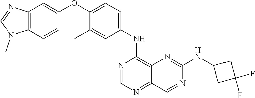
C12=C(C=CC(OC3=CC=C(NC4=C5C(=NC=N4)C=NC(NC4CC(F)(F)C4)=N5)C=C3C)=C1)N(C)C=N2
